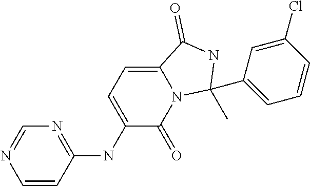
C1=CC(NC2=CC=C3N(C2=O)C(C2=CC=CC(Cl)=C2)(C)NC3=O)=NC=N1
